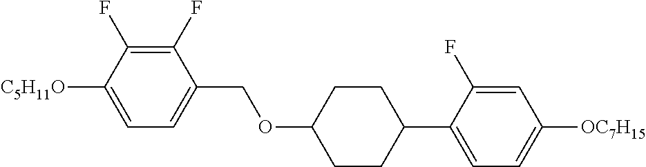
C1(F)=C(F)C([C5H11O])=CC=C1COC1CCC(C2=CC=C([OC7H15])C=C2F)CC1
